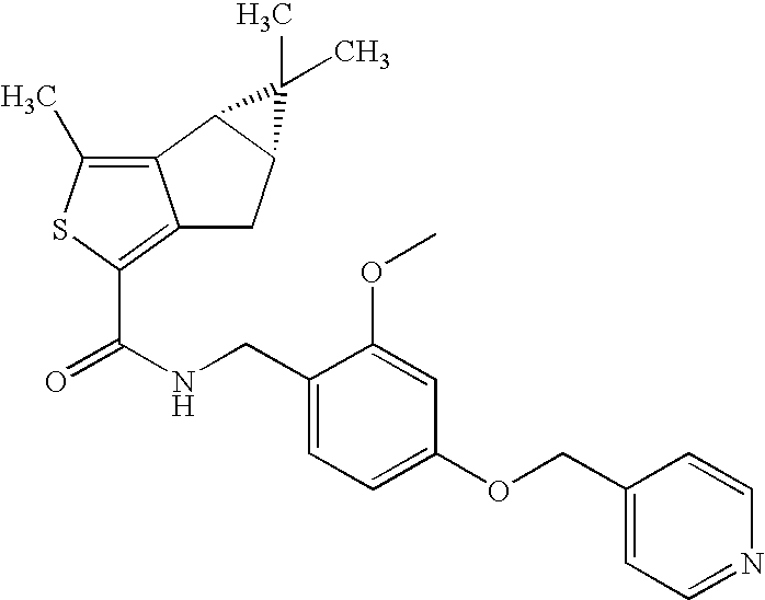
C12=C(C)SC(C(NCC3=CC=C(OCC4=CC=NC=C4)C=C3OC)=O)=C1CC1C2C1(C)C
